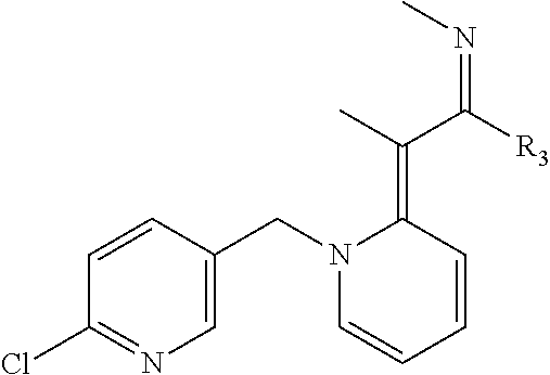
C1=CC(CN2C=CC=CC2=C(C([R3])=NC)C)=CN=C1Cl
